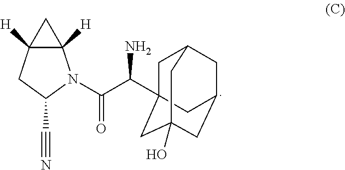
C12([H])C([H])(N(C(C(N)C34CC5CC(CC(O)(C3)C5)C4)=O)C(C#N)C1)C2
